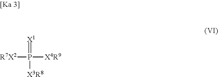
[R7X2]P([X4R9])(=[X1])[X3R8]
